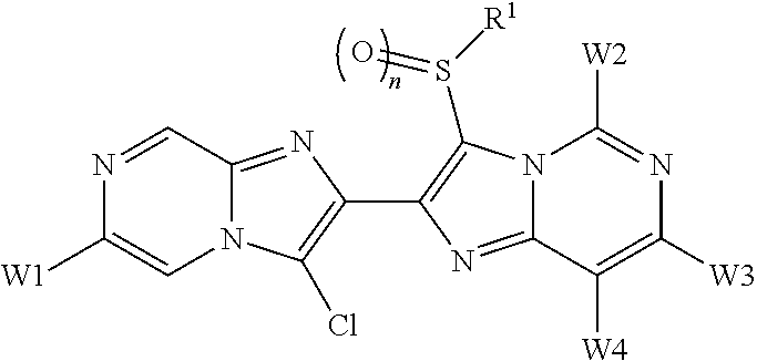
N12C(=NC(C3=C(S([R1])=O)N4C(=N3)C([W4])=C([W3])N=C4[W2])=C1Cl)C=NC([W1])=C2
